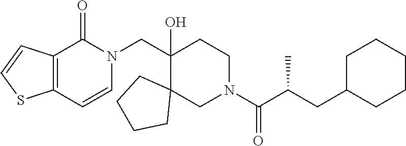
C1(CN2C(=O)C3=C(C=C2)SC=C3)(O)C2(CN(C(C(CC3CCCCC3)C)=O)CC1)CCCC2
